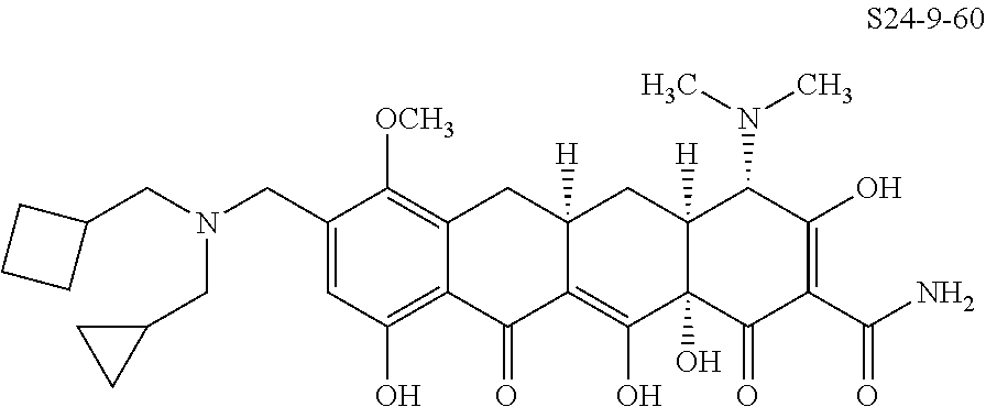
C1=C(CN(CC2CCC2)CC2CC2)C([OCH3])=C2C(=C1O)C(=O)C1=C(O)C3(O)C([H])(CC1([H])C2)C(N(C)C)C(O)=C(C(N)=O)C3=O
